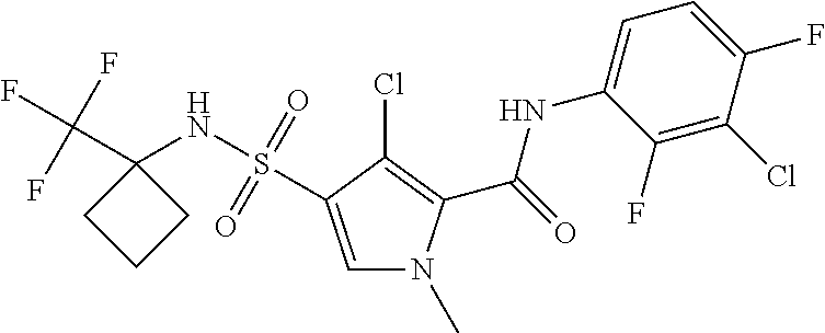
C1=C(S(NC2(C(F)(F)F)CCC2)(=O)=O)C(Cl)=C(C(=O)NC2=CC=C(F)C(Cl)=C2F)N1C
